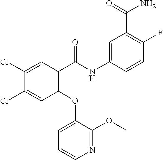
C1(Cl)=CC(C(NC2=CC(C(=O)N)=C(F)C=C2)=O)=C(OC2=CC=CN=C2OC)C=C1Cl
